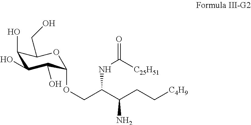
C1(O)C(O)C(O)C(OCC(C(CC[C4H9])N)NC([C25H51])=O)OC1CO
